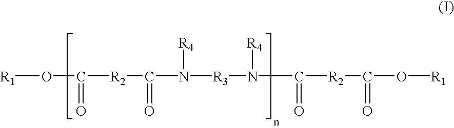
[R1]OC(=O)[R2]C(=O)N([R4])[R3]N(C(=O)[R2]C(=O)O[R1])[R4]
